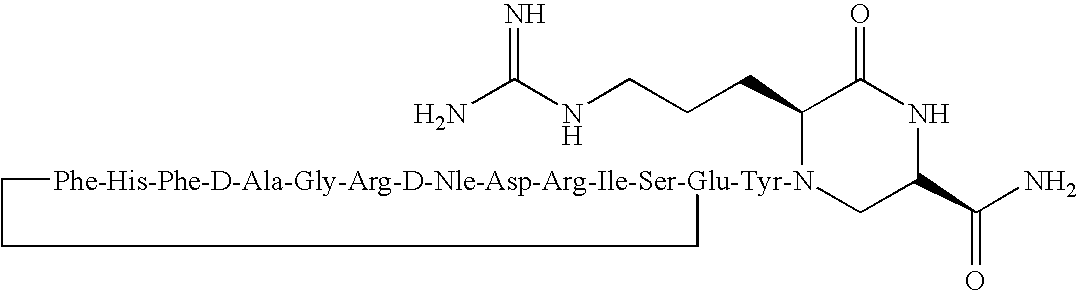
NC(NCCCC1[Phe-His-Phe-D-Ala-Gly-Arg-D-Nle-Asp-Arg-Ile-Ser-Glu-Tyr-N]2(CC(C(N)=O)NC1=O)CCC2)=N
